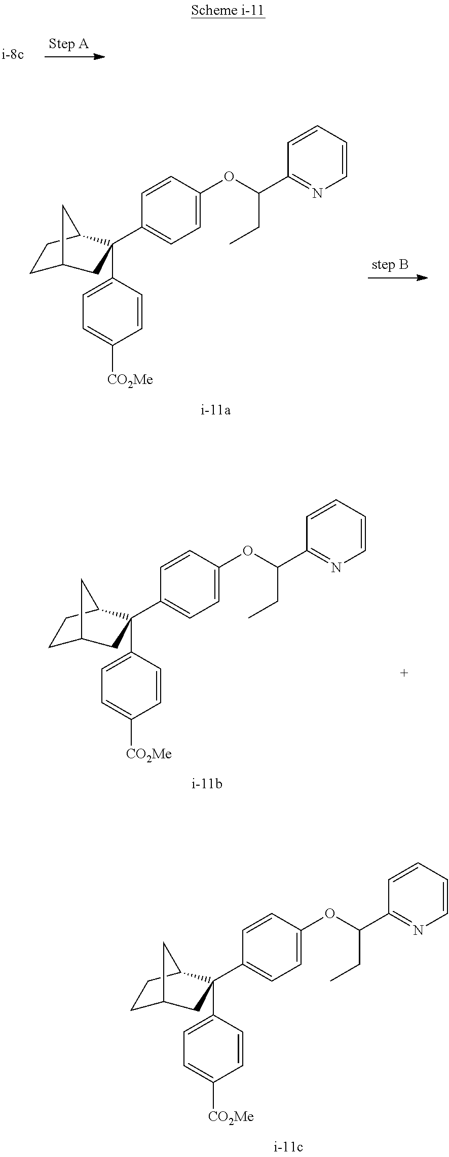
C1(C2(C3=CC=C([CO2Me])C=C3)CC3CCC2C3)=CC=C(OC(C2=NC=CC=C2)CC)C=C1.C1(C2(C3=CC=C([CO2Me])C=C3)CC3CCC2C3)=CC=C(OC(C2=NC=CC=C2)CC)C=C1.C1(C2(C3=CC=C([CO2Me])C=C3)CC3CCC2C3)=CC=C(OC(C2=NC=CC=C2)CC)C=C1
